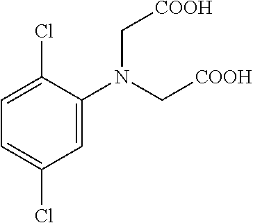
C1=C(N(C[COOH])C[COOH])C(Cl)=CC=C1Cl
